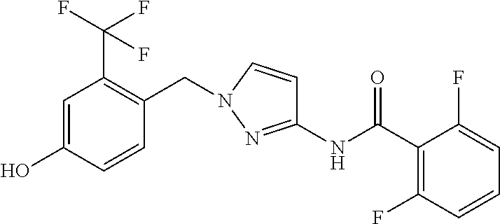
C1=CC(O)=CC(C(F)(F)F)=C1CN1C=CC(NC(C2=C(F)C=CC=C2F)=O)=N1
